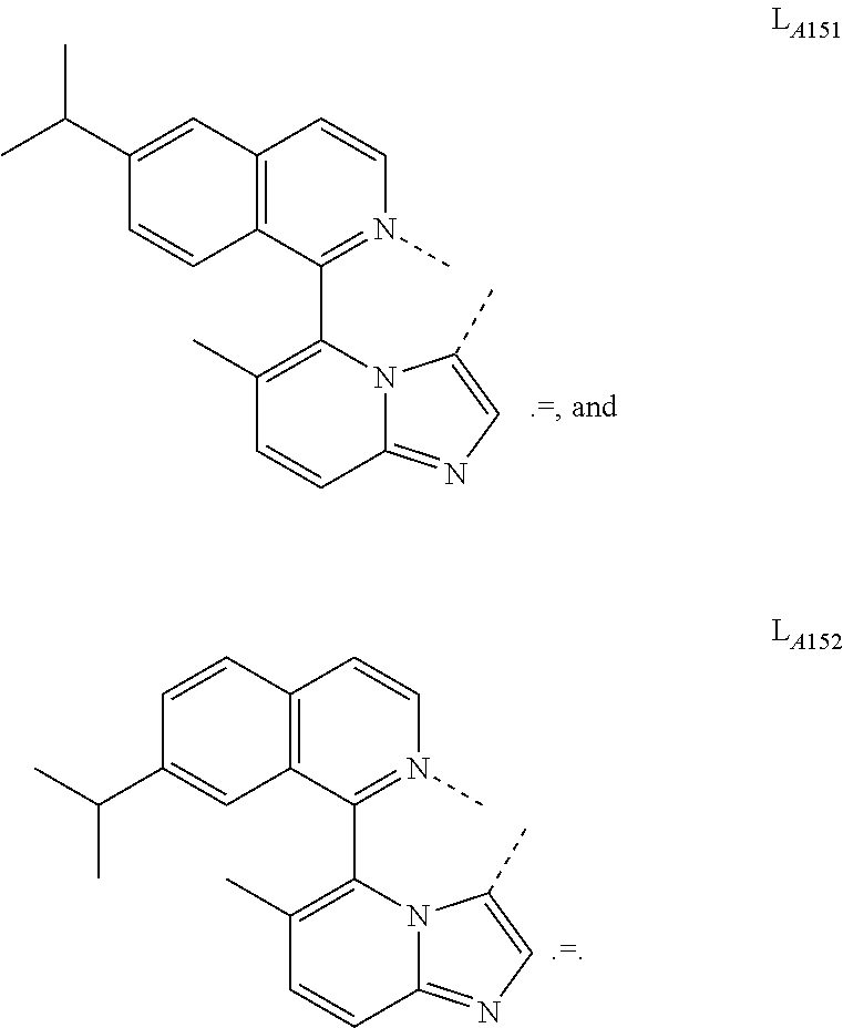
C1=CC2=C(C=C1C(C)C)C=CN(C)=C2C1=C(C)C=CC2=NC=C(C)N12.C1(C(C)C)=CC2=C(C=C1)C=CN(C)=C2C1=C(C)C=CC2=NC=C(C)N12
